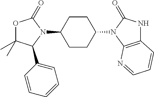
O1C(C)(C)C(C2=CC=CC=C2)N(C2CCC(N3C(=O)NC4=C3N=CC=C4)CC2)C1=O
